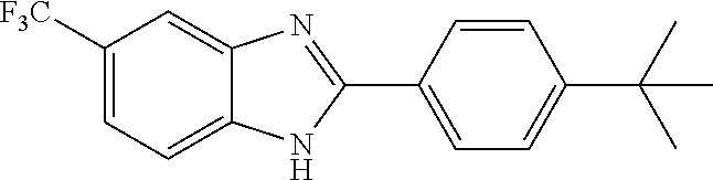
C1([F3C])=CC=C2C(=C1)N=C(C1=CC=C(C(C)(C)C)C=C1)N2
